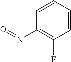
C1=CC=CC(F)=C1no
